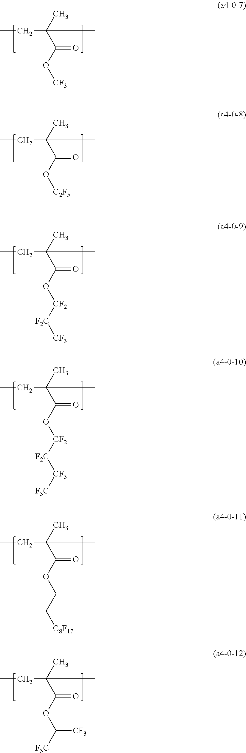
CCC(C(O[CF3])=O)(C)C.CCC(C(O[C2F5])=O)(C)C.CCC(C(O[CF2][F2C][CF3])=O)(C)C.CCC(C(O[CF2][F2C][CF3][F3C])=O)(C)C.CCC(C(OCC[C8F17])=O)(C)C.CCC(C(OC([F3C])[CF3])=O)(C)C
